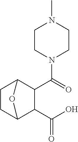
C1CN(C(C2C3CCC(C2C(=O)O)O3)=O)CCN1C
